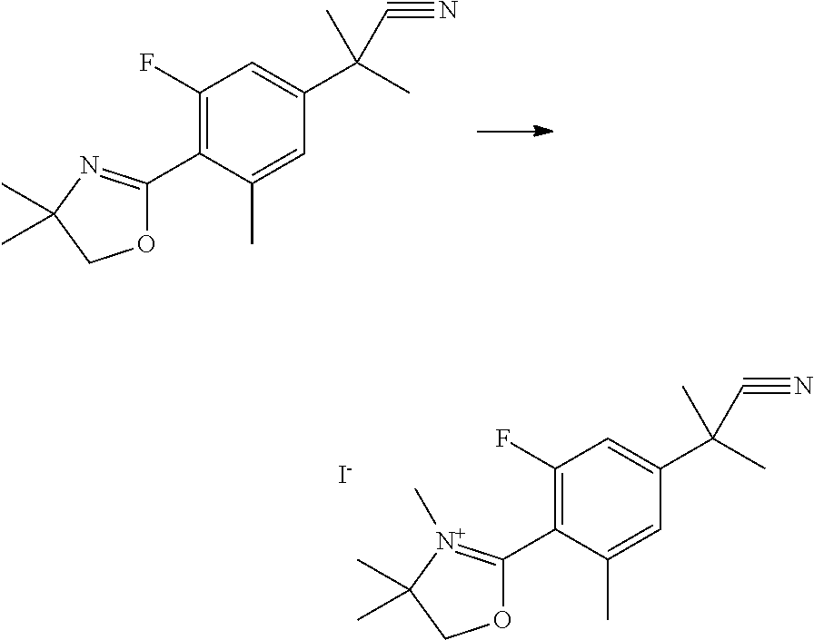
C1(F)=C(C2=[N+](C)C(C)(C)CO2)C(C)=CC(C(C)(C)C#N)=C1.[I-].C1(F)=C(C2=NC(C)(C)CO2)C(C)=CC(C(C)(C)C#N)=C1
